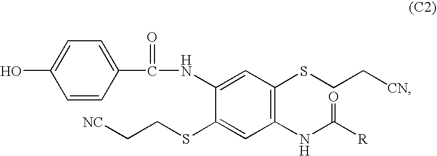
C1(NC(=O)C2=CC=C(O)C=C2)=CC(SCC[CN])=C(NC([R])=O)C=C1SCC[NC]
